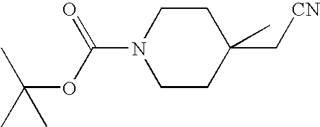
C1CN(C(OC(C)(C)C)=O)CCC1(C[CN])C
